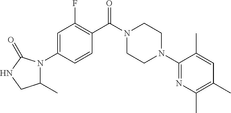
C1=C(N2C(C)CNC2=O)C=CC(C(N2CCN(C3=NC(C)=C(C)C=C3C)CC2)=O)=C1F
